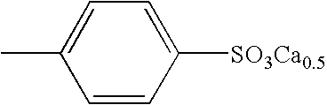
C1=CC([SO3Ca0.5])=CC=C1C
